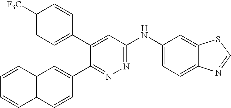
C1([F3C])=CC=C(C2=CC(NC3=CC=C4C(=C3)SC=N4)=NN=C2C2=CC3=C(C=C2)C=CC=C3)C=C1
